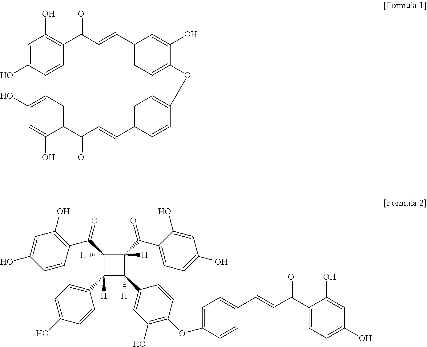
C1=C(O)C=CC(C(C=CC2=CC=C(OC3=CC=C(C=CC(C4=CC=C(O)C=C4O)=O)C=C3)C(O)=C2)=O)=C1O.C1(C(C2([H])C([H])(C3=CC=C(O)C=C3)C([H])(C3=CC(O)=C(OC4=CC=C(C=CC(C5=CC=C([OH])C=C5O)=O)C=C4)C=C3)C2(C(C2=CC=C(O)C=C2O)=O)[H])=O)=C(O)C=C(O)C=C1
